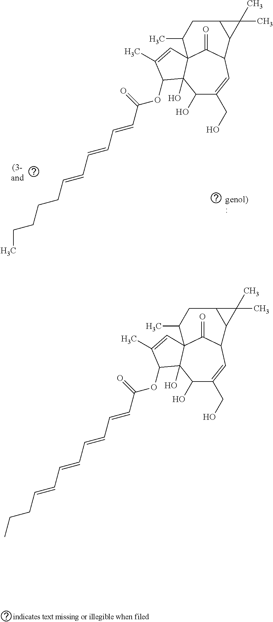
C1(O)C(CO)=CC2C(=O)C3(C1(O)C(OC(=O)C=CC=CC=CCCCCC)C(C)=C3)C(C)CC1C2C1(C)C.C1(O)C(CO)=CC2C(=O)C3(C1(O)C(OC(=O)C=CC=CC=CC=CCCC)C(C)=C3)C(C)CC1C2C1(C)C
